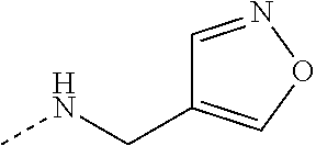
C1=NOC=C1CNC
